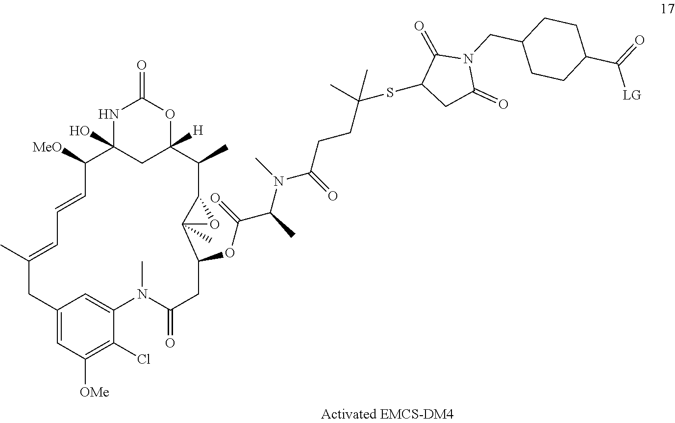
C12=CC([OMe])=C(Cl)C(=C1)N(C)C(=O)CC(OC(C(C)N(C)C(=O)CCC(SC1CC(=O)N(CC3CCC(C(=O)[LG])CC3)C1=O)(C)C)=O)C1(C)C(C(C)C3([H])CC(O)(C([MeO])C=CC=C(C)C2)NC(=O)O3)O1
